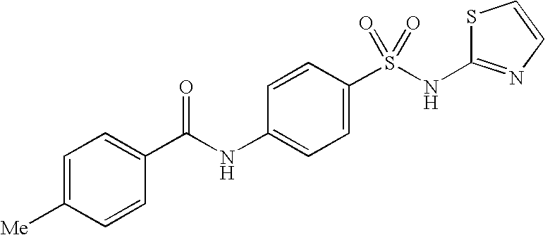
C1=C([Me])C=CC(C(NC2=CC=C(S(NC3=NC=CS3)(=O)=O)C=C2)=O)=C1
